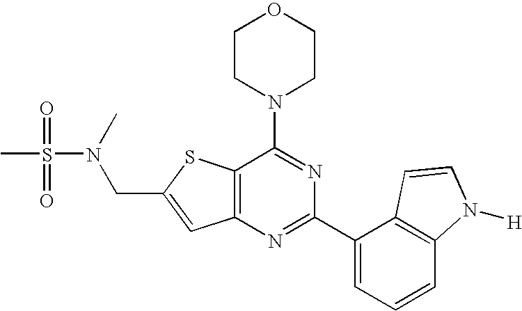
C1CN(C2=NC(C3=CC=CC4=C3C=CN4[H])=NC3=C2SC(CN(S(C)(=O)=O)C)=C3)CCO1
